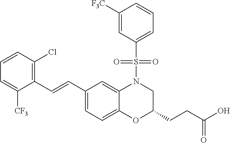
C1(C=CC2=CC=C3C(=C2)N(S(C2=CC=CC([F3C])=C2)(=O)=O)CC(CCC(O)=O)O3)=C(Cl)C=CC=C1[CF3]
